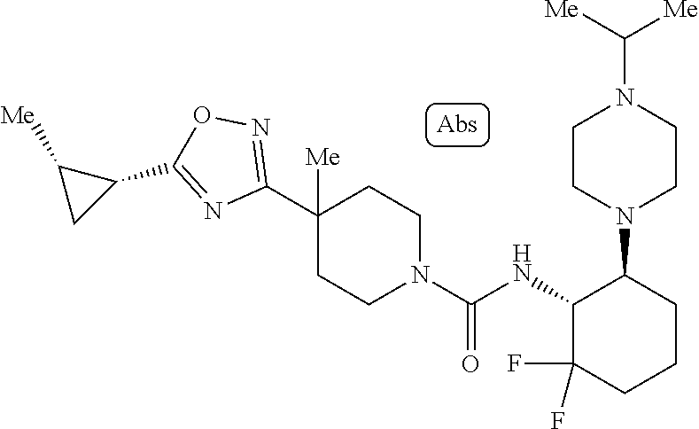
C1(C2=NOC(C3C([Me])C3)=N2)([Me])CCN(C(NC2C(F)(F)CCCC2N2CCN(C([Me])[Me])CC2)=O)CC1
